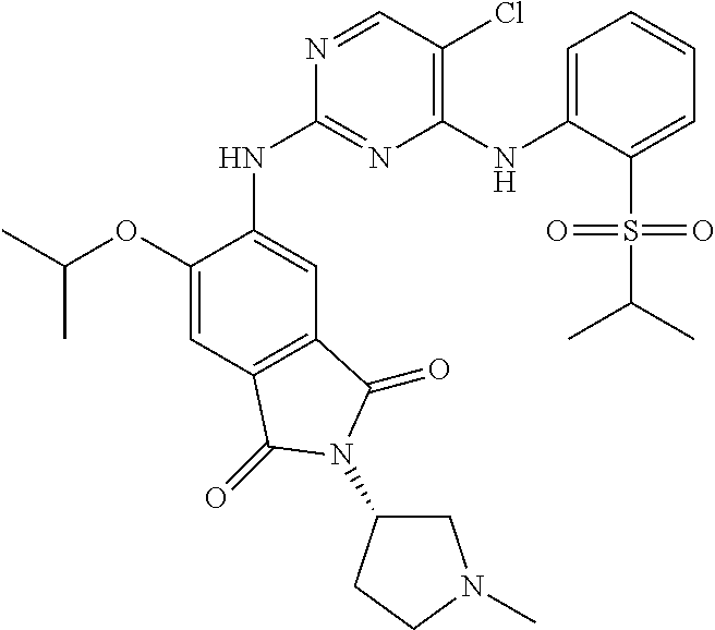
C1(OC(C)C)=CC2=C(C=C1NC1=NC(NC3=CC=CC=C3S(C(C)C)(=O)=O)=C(Cl)C=N1)C(=O)N(C1CN(C)CC1)C2=O
